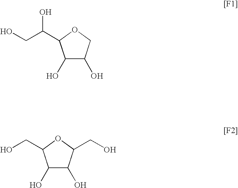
C1(O)C(O)COC1C(CO)O.C1(O)C(O)C(CO)OC1CO
